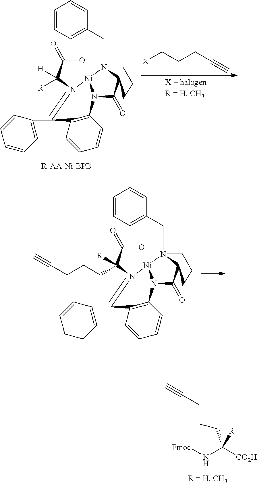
C(O)(C(N1=C(C2=CCCC=C2)C2=C(N3C(=O)C4N(CC5=CC=CC=C5)([Ni]13)CCC4)C=CC=C2)(CCCC#C)[R])=O.[Fmoc]NC(CCCC#C)([CO2H])[R].C(O)(C(N1=C(C2=CC=CC=C2)C2=C(N3C(=O)C4N(CC5=CC=CC=C5)([Ni]13)CCC4)C=CC=C2)([R])[H])=O.[X]CCCC#C
